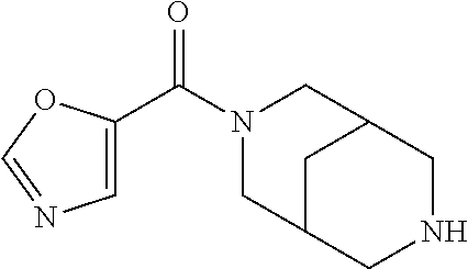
C1=C(C(N2CC3CC(C2)CNC3)=O)OC=N1
